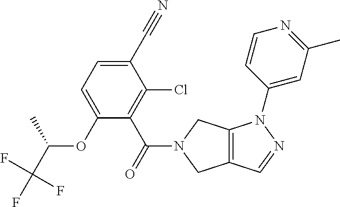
O(C1=CC=C(C#N)C(Cl)=C1C(=O)N1CC2=C(C1)N(C1=CC(C)=NC=C1)N=C2)C(C(F)(F)F)C
